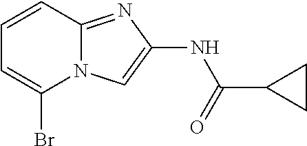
C1=CC2=NC(NC(C3CC3)=O)=CN2C(Br)=C1
